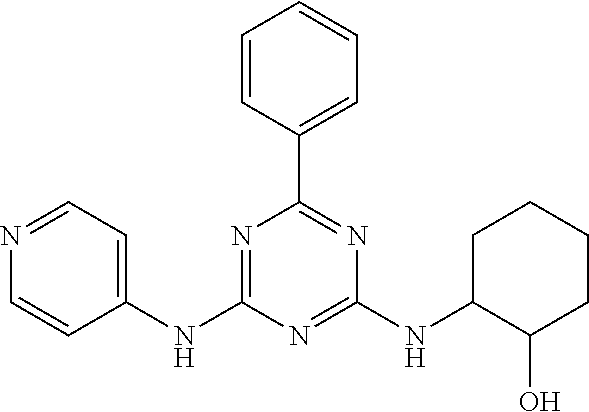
C1=CC(C2=NC(NC3C(O)CCCC3)=NC(NC3=CC=NC=C3)=N2)=CC=C1
